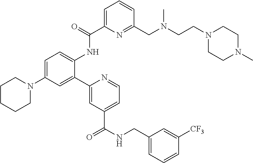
C1CCCN(C2=CC=C(NC(C3=CC=CC(CN(CCN4CCN(C)CC4)C)=N3)=O)C(C3=CC(C(NCC4=CC=CC([CF3])=C4)=O)=CC=N3)=C2)C1
